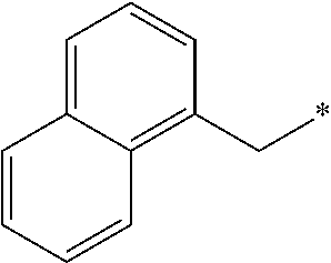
C(*)C1=C2C(=CC=C1)C=CC=C2
